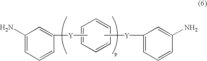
C1=CC=CC=C1.C1(N)=CC=CC([Y]C)=C1.C[Y]C1=CC=CC(N)=C1
